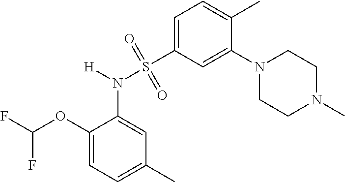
C1(OC(F)F)=CC=C(C)C=C1N([H])S(=O)(=O)C1=CC=C(C)C(N2CCN(C)CC2)=C1
